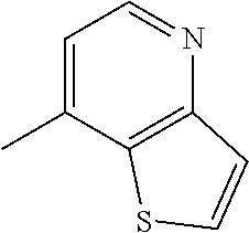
C1=C(C)C2=C(N=C1)C=CS2
